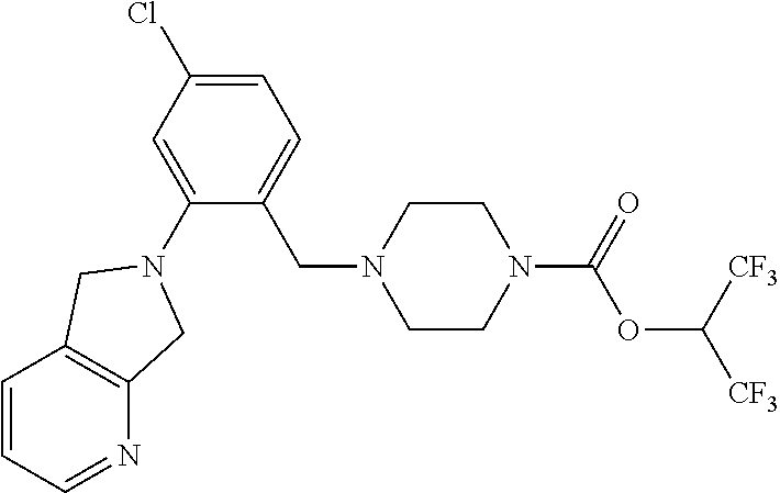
C1CN(C(=O)OC([CF3])[CF3])CCN1CC1=CC=C(Cl)C=C1N1CC2=C(C=CC=N2)C1
